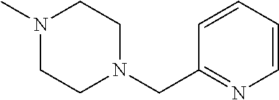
C1=CC=CC(CN2CCN(C)CC2)=N1
